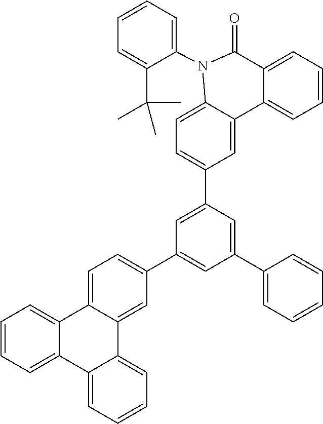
C1=CC=C2C(=C1)C1=CC(C3=CC(C4=CC=C5C(=C4)C4=CC=CC=C4C4=CC=CC=C54)=CC(C4=CC=CC=C4)=C3)=CC=C1N(C1=CC=CC=C1C(C)(C)C)C2=O
